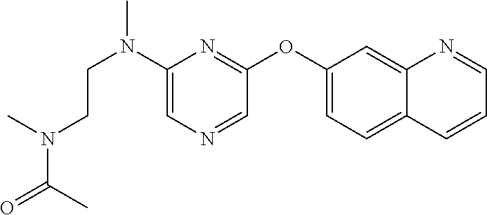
C1(N(CCN(C)C(=O)C)C)=CN=CC(OC2=CC=C3C(=C2)N=CC=C3)=N1
